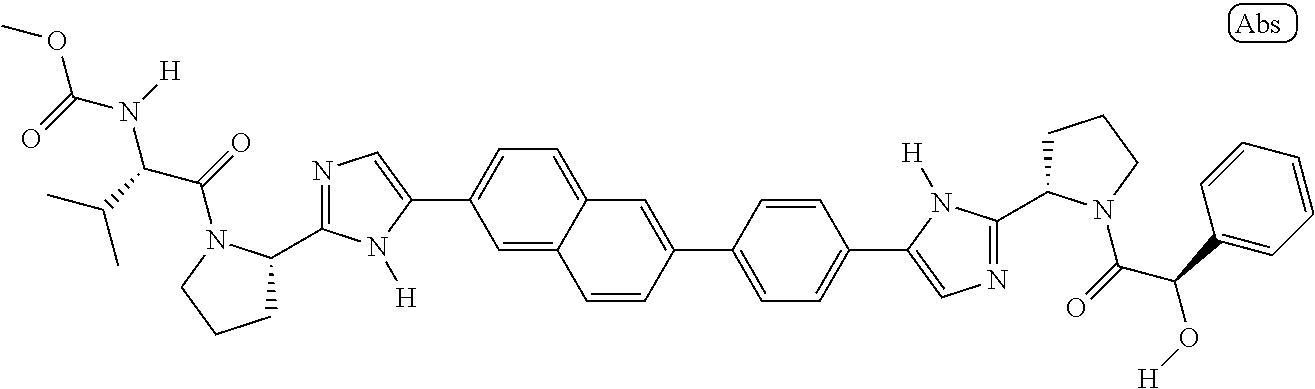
C1(C2=CN=C(C3CCCN3C(=O)C(C(C)C)N(C(=O)OC)[H])N2[H])=CC=C2C(=C1)C=CC(C1=CC=C(C3=CN=C(C4CCCN4C(C(O[H])C4=CC=CC=C4)=O)N3[H])C=C1)=C2
